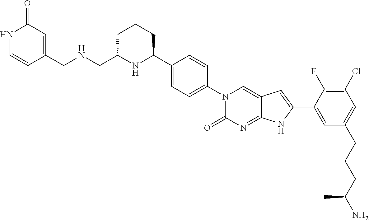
N(CC1NC(C2=CC=C(N3C(=O)N=C4C(=C3)C=C(C3=CC(CCCC(N)C)=CC(Cl)=C3F)N4)C=C2)CCC1)CC1=CC(=O)NC=C1
